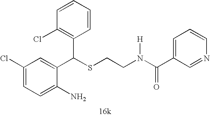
C1=C(N)C(C(SCCN(C(=O)C2=CC=CN=C2)[H])C2=C(Cl)C=CC=C2)=CC(Cl)=C1
